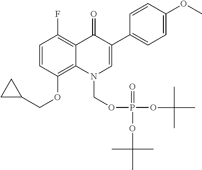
C1=CC(OCC2CC2)=C2C(=C1F)C(=O)C(C1=CC=C(OC)C=C1)=CN2COP(=O)(OC(C)(C)C)OC(C)(C)C
